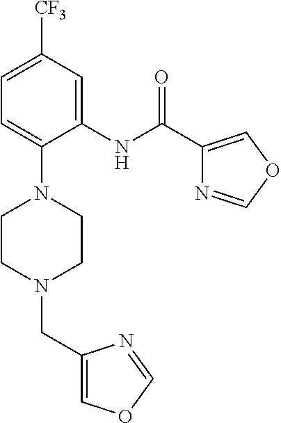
C1=C([CF3])C=C(NC(C2=COC=N2)=O)C(N2CCN(CC3=COC=N3)CC2)=C1
